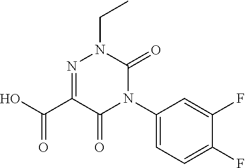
N1=C(C(O)=O)C(=O)N(C2=CC=C(F)C(F)=C2)C(=O)N1CC
